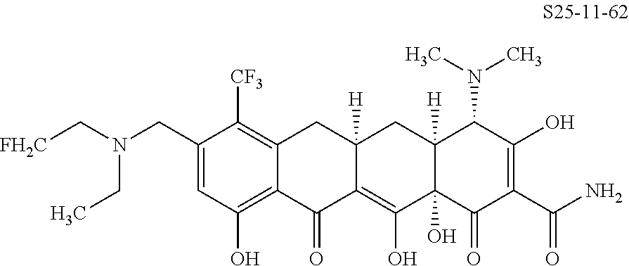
C1(CN(C[FH2C])CC)=CC(O)=C2C(=C1[CF3])CC1([H])C(=C(O)C3(O)C([H])(C1)C(N(C)C)C(O)=C(C(N)=O)C3=O)C2=O
